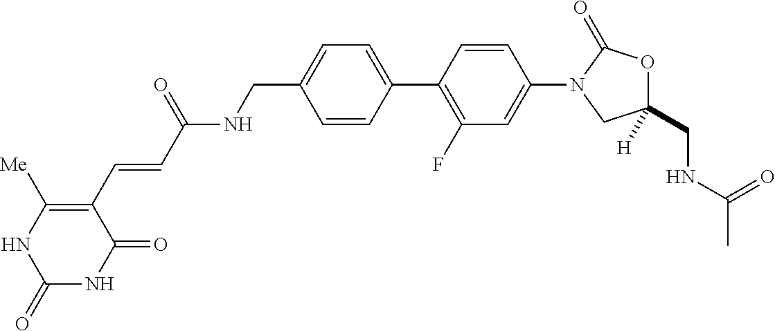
C1(CNC(C)=O)([H])OC(=O)N(C2=CC(F)=C(C3=CC=C(CNC(C=CC4=C([Me])NC(=O)NC4=O)=O)C=C3)C=C2)C1
